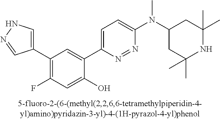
C1(C2=CNN=C2)=C(F)C=C(O)C(C2=CC=C(N(C3CC(C)(C)NC(C)(C)C3)C)N=N2)=C1
